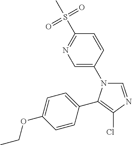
C1=C(N2C=NC(Cl)=C2C2=CC=C(OCC)C=C2)C=CC(S(C)(=O)=O)=N1
